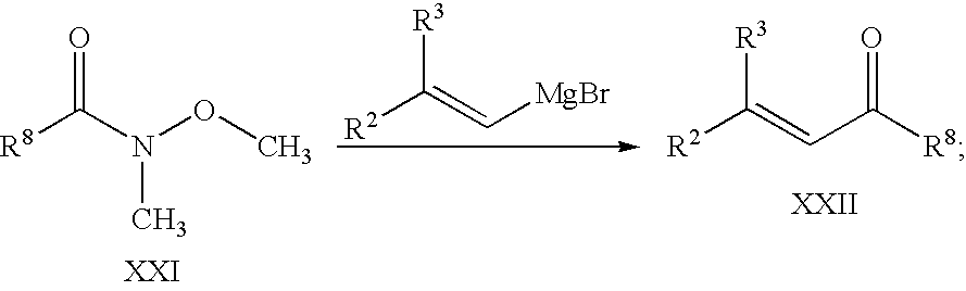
[R3]C(=CC([R8])=O)[R2].O=C(N(OC)C)[R8].[R3]C(=C[MgBr])[R2]
